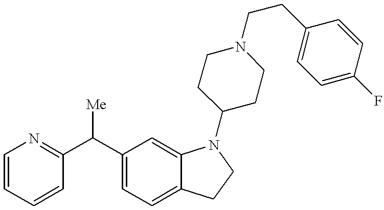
C1=CC=CC(C(C2=CC=C3C(=C2)N(C2CCN(CCC4=CC=C(F)C=C4)CC2)CC3)[Me])=N1
